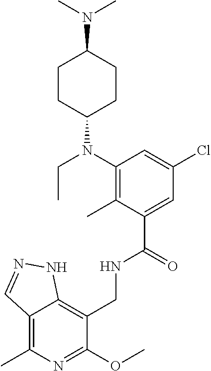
C1(CNC(C2=CC(Cl)=CC(N(C3CCC(N(C)C)CC3)CC)=C2C)=O)=C2C(=C(C)N=C1OC)C=NN2
